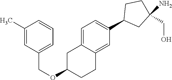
C1=C2C(=CC(C3CC(N)(CO)CC3)=C1)CCC(OCC1=CC=CC(C)=C1)C2
